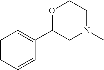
O1C(C2=CC=CC=C2)CN(C)CC1
